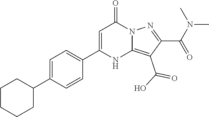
C1(C(O)=O)=C2NC(C3=CC=C(C4CCCCC4)C=C3)=CC(=O)N2N=C1C(N(C)C)=O
